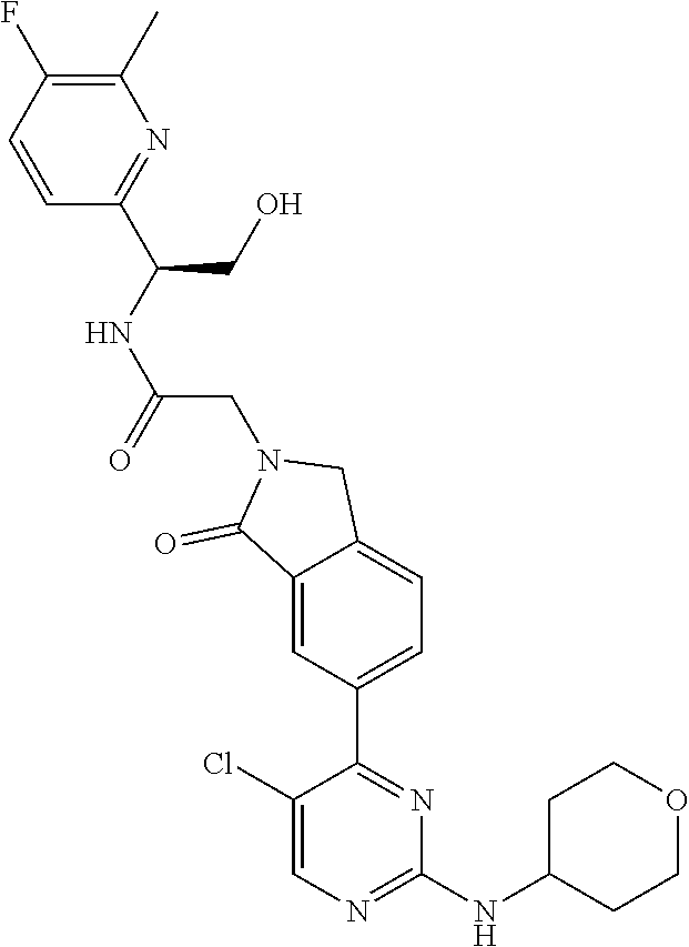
C1(Cl)=CN=C(NC2CCOCC2)N=C1C1=CC=C2C(=C1)C(=O)N(CC(=O)NC(C1=NC(C)=C(F)C=C1)CO)C2
